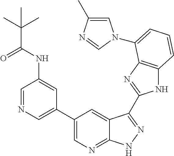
C1(C2=CN=CC(NC(C(C)(C)C)=O)=C2)=CN=C2C(=C1)C(C1=NC3=C(N1)C=CC=C3N1C=C(C)N=C1)=NN2
